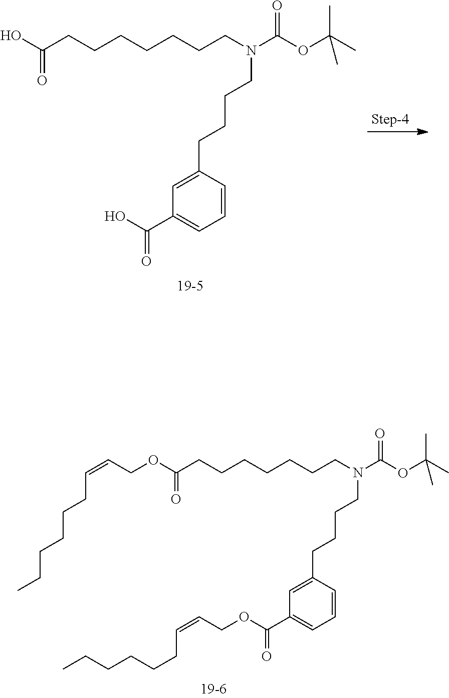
OC(CCCCCCCN(C(OC(C)(C)C)=O)CCCCC1=CC(C(O)=O)=CC=C1)=O.O(C(CCCCCCCN(C(OC(C)(C)C)=O)CCCCC1=CC(C(OCC=CCCCCCC)=O)=CC=C1)=O)CC=CCCCCCC
